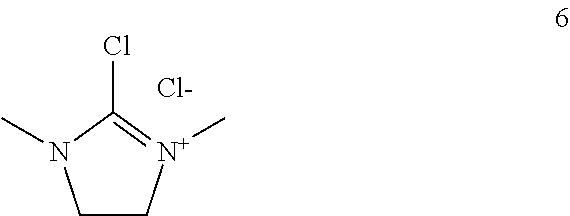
C1C[N+](C)=C(Cl)N1C.[Cl-]
